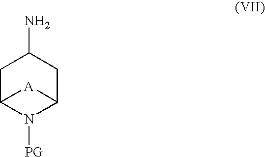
C1C2N([PG])C(CC1N)[A]2
